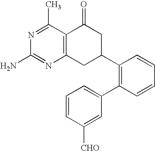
N1=C(C)C2=C(N=C1N)CC(C1=C(C3=CC=CC([CHO])=C3)C=CC=C1)CC2=O
